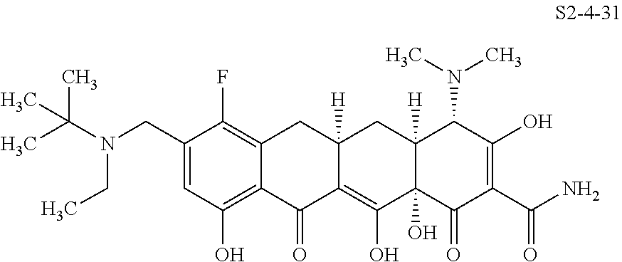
C1(CN(CC)C(C)(C)C)=CC(O)=C2C(=C1F)CC1([H])C(=C(O)C3(O)C([H])(C1)C(N(C)C)C(O)=C(C(N)=O)C3=O)C2=O
